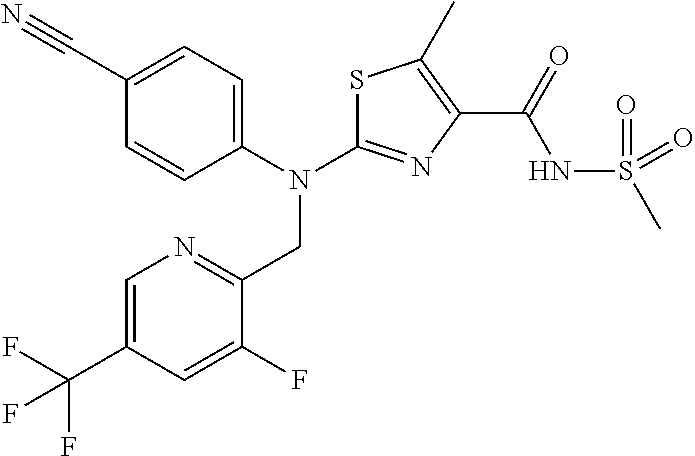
C1(C#N)=CC=C(N(C2=NC(C(=O)NS(C)(=O)=O)=C(C)S2)CC2=NC=C(C(F)(F)F)C=C2F)C=C1
